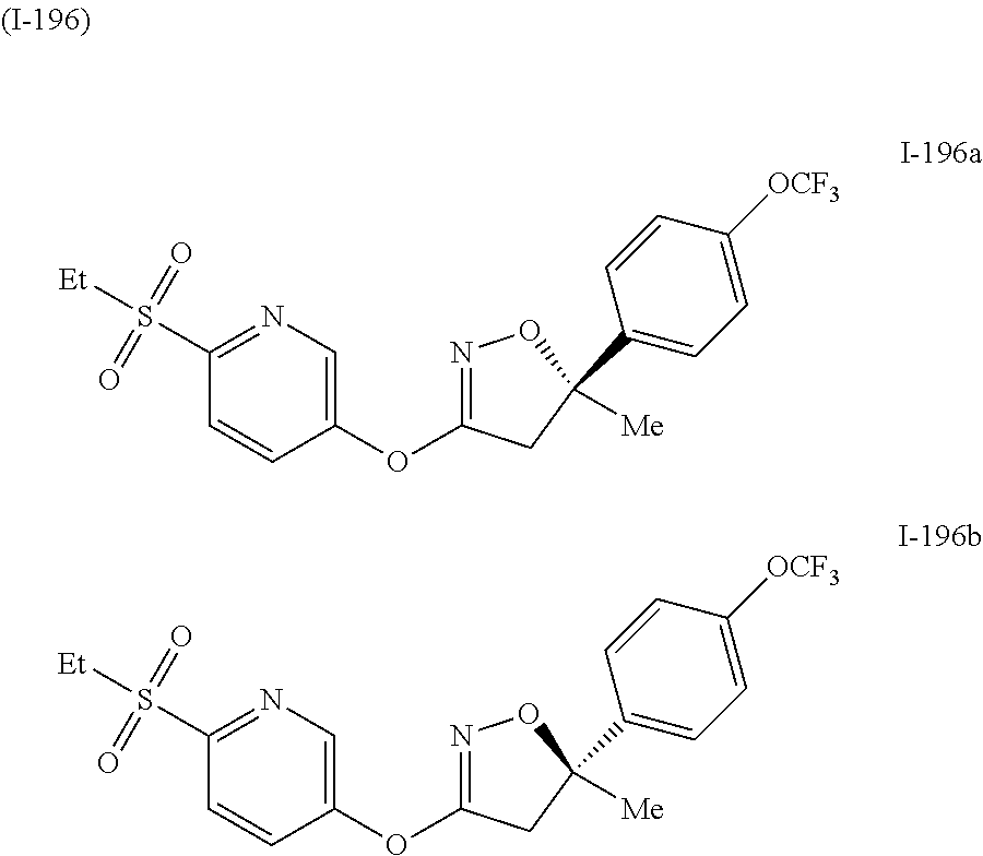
N1=C(S([Et])(=O)=O)C=CC(OC2=NOC([Me])(C3=CC=C([OCF3])C=C3)C2)=C1.N1=C(S([Et])(=O)=O)C=CC(OC2=NOC([Me])(C3=CC=C([OCF3])C=C3)C2)=C1
